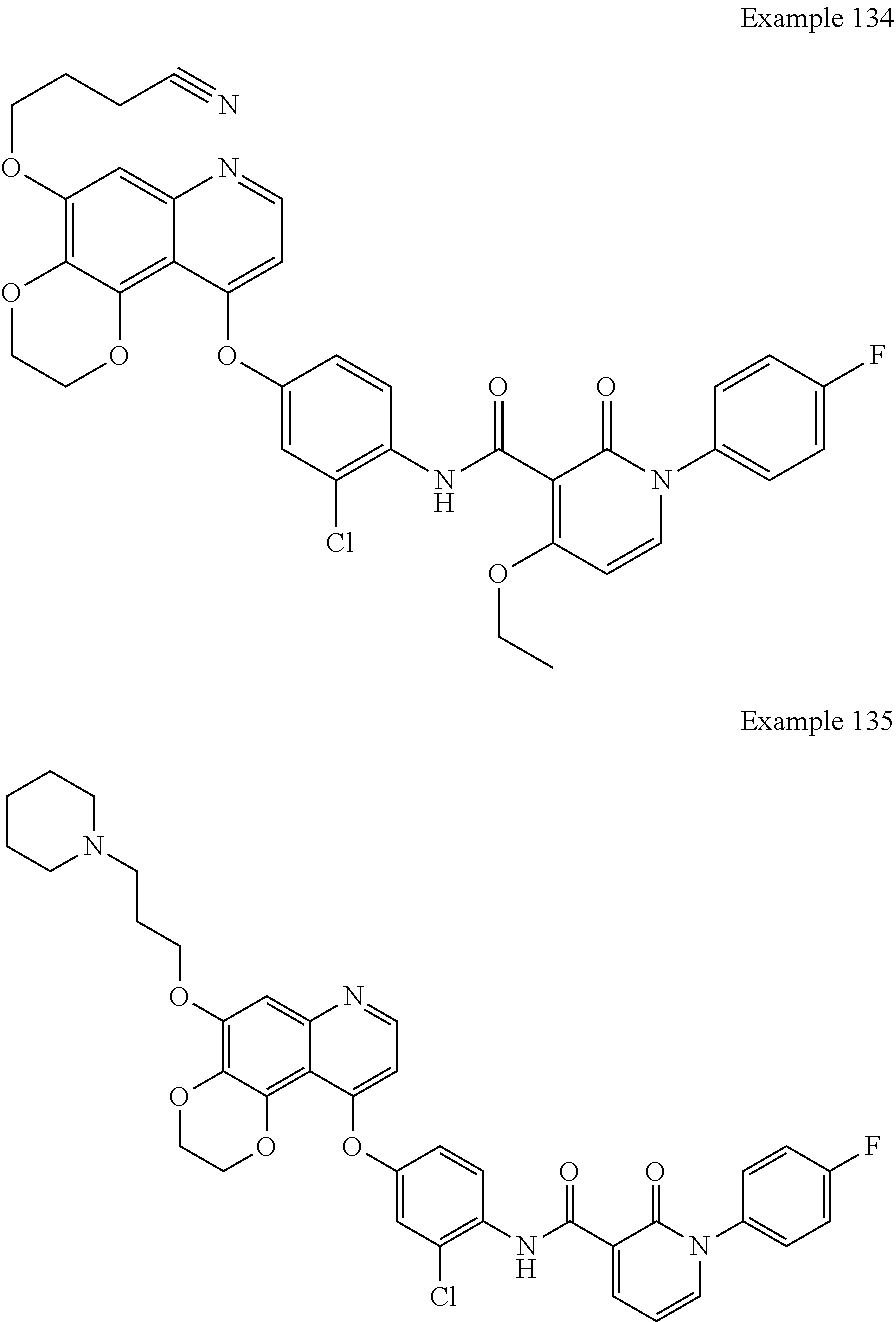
C1(OCCCC#N)=C2C(=C3C(=C1)N=CC=C3OC1=CC(Cl)=C(NC(C3=C(OCC)C=CN(C4=CC=C(F)C=C4)C3=O)=O)C=C1)OCCO2.C1(OCCCN2CCCCC2)=C2C(=C3C(=C1)N=CC=C3OC1=CC(Cl)=C(NC(C3=CC=CN(C4=CC=C(F)C=C4)C3=O)=O)C=C1)OCCO2
